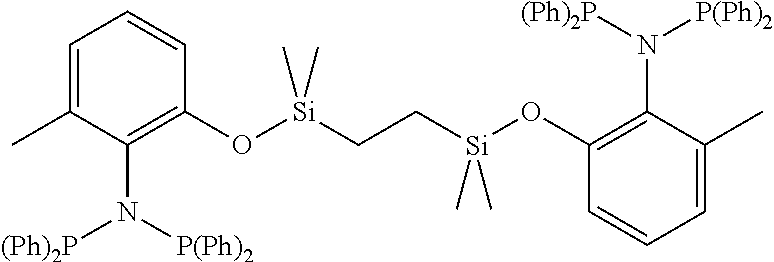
C1=C(C)C(N([P(Ph)2])[(Ph)2P])=C(O[Si](C)(C)CC[Si](OC2=C(N([P(Ph)2])[(Ph)2P])C(C)=CC=C2)(C)C)C=C1
